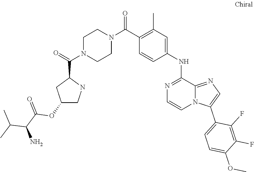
N12C(C3=CC=C(OC)C(F)=C3F)=CN=C1C(NC1=CC(C)=C(C(N3CCN(C(C4CC(OC(=O)C(C(C)C)N)CN4)=O)CC3)=O)C=C1)=NC=C2
